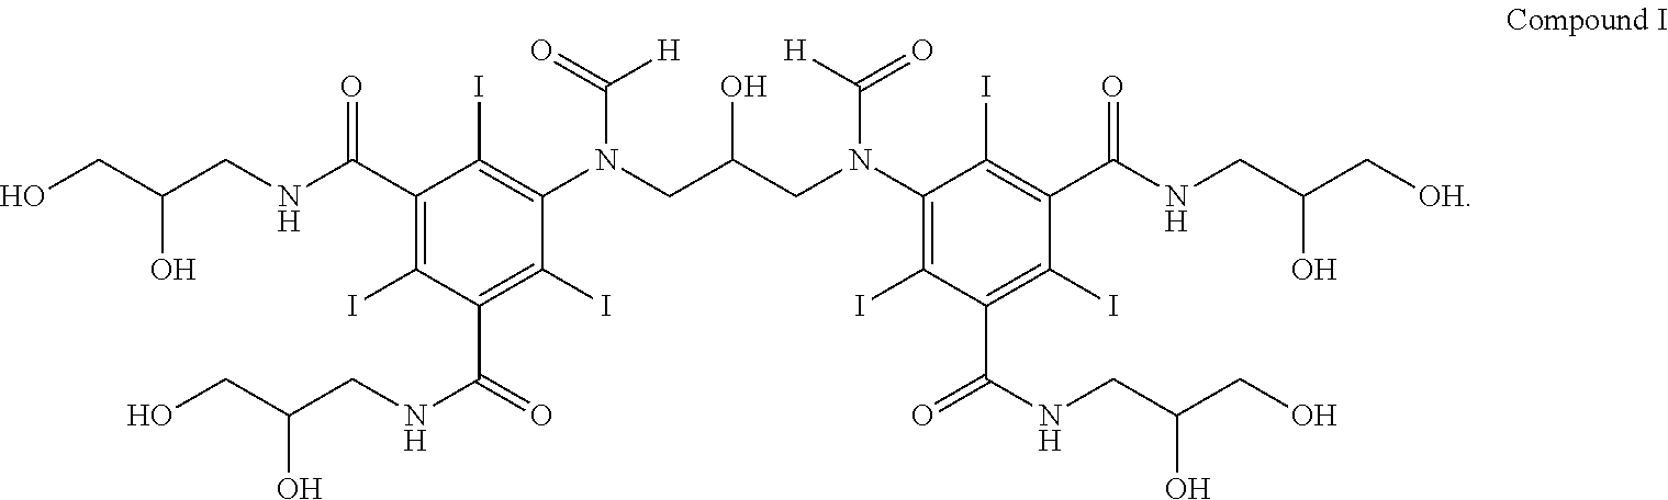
OCC(CNC(C1=C(I)C(C(=O)NCC(CO)O)=C(I)C(N(CC(CN(C([H])=O)C2=C(I)C(C(=O)NCC(CO)O)=C(I)C(C(NCC(C[OH])O)=O)=C2I)O)C(=O)[H])=C1I)=O)O
